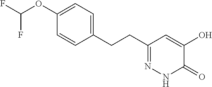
C1(CCC2=NNC(=O)C(O)=C2)=CC=C(OC(F)F)C=C1
